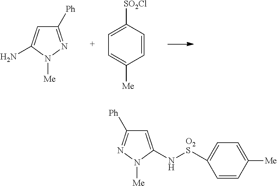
C1([Ph])=NN([Me])C(N)=C1.C1=CC([SO2Cl])=CC=C1[Me].C1([Ph])=NN([Me])C(N[O2S]C2=CC=C([Me])C=C2)=C1
